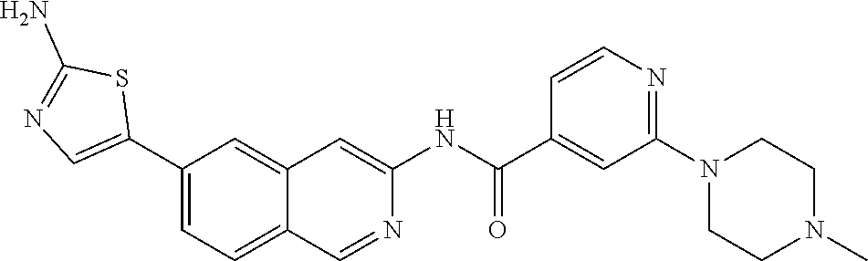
C1(C2=CN=C(N)S2)=CC=C2C(=C1)C=C(NC(=O)C1=CC(N3CCN(C)CC3)=NC=C1)N=C2
